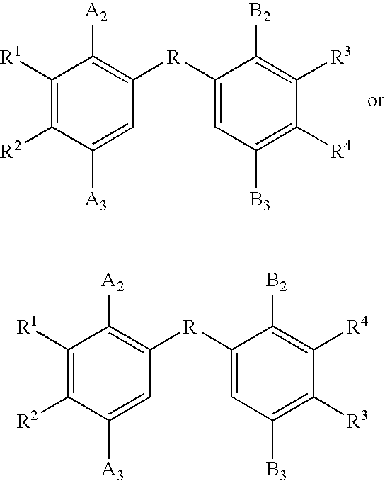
C1([A3])=CC([R]C2=CC([B3])=C([R4])C([R3])=C2[B2])=C([A2])C([R1])=C1[R2].C1([A3])=CC([R]C2=CC([B3])=C([R3])C([R4])=C2[B2])=C([A2])C([R1])=C1[R2]
